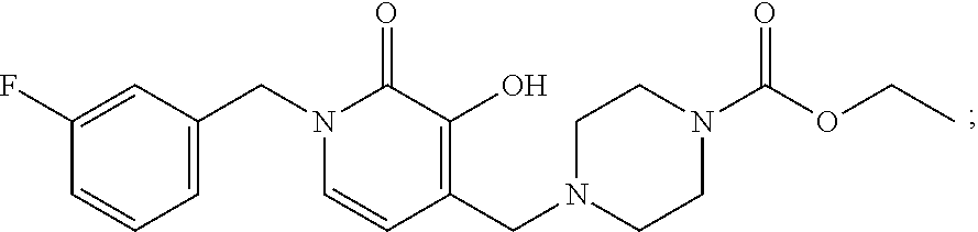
C1=C(F)C=CC=C1CN1C(=O)C(O)=C(CN2CCN(C(OCC)=O)CC2)C=C1
